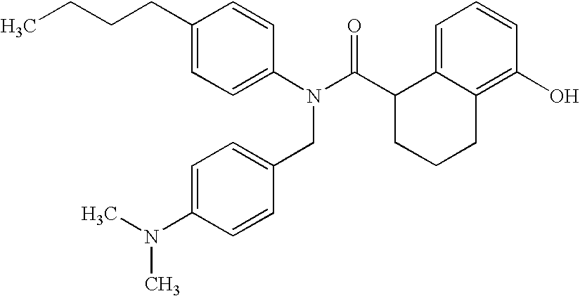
C1=C(CCCC)C=CC(N(C(C2CCCC3=C(O)C=CC=C23)=O)CC2=CC=C(N(C)C)C=C2)=C1
